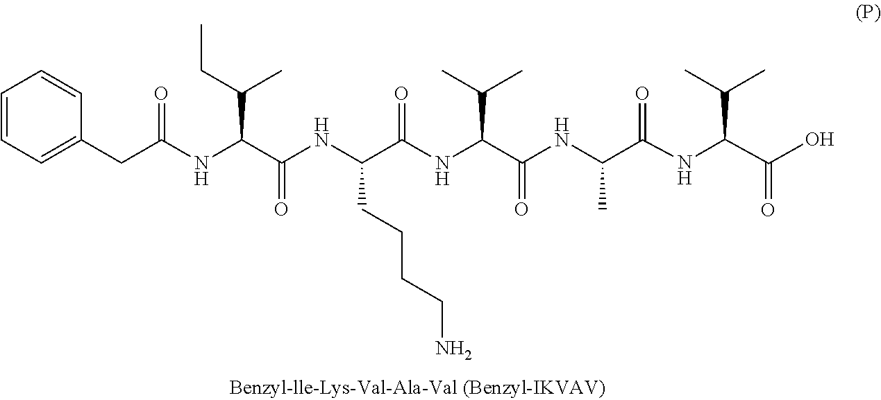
C1=CC=C(CC(NC(C(NC(C(NC(C(NC(C(NC(C(O)=O)C(C)C)=O)C)=O)C(C)C)=O)CCCCN)=O)C(CC)C)=O)C=C1
